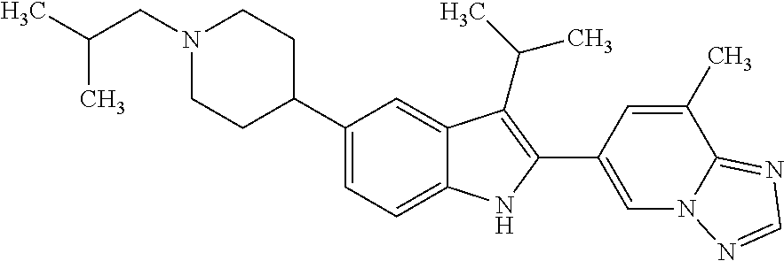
N1(CC(C)C)CCC(C2=CC=C3C(=C2)C(C(C)C)=C(C2=CN4C(=NC=N4)C(C)=C2)N3)CC1
